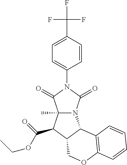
C1(C(F)(F)F)=CC=C(N2C(=O)N3C(C)(C2=O)C(C(OCC)=O)C2C3C3=C(OC2)C=CC=C3)C=C1
